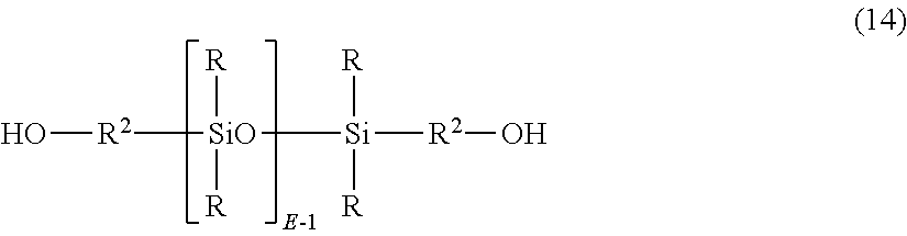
O[R2][SiO]([Si]([R2]O)([R])[R])([R])[R]
